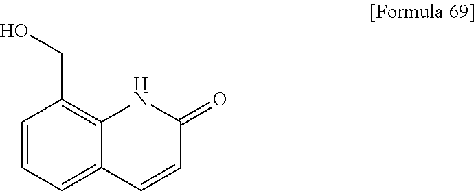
C1=CC=C2C(=C1CO)NC(=O)C=C2
